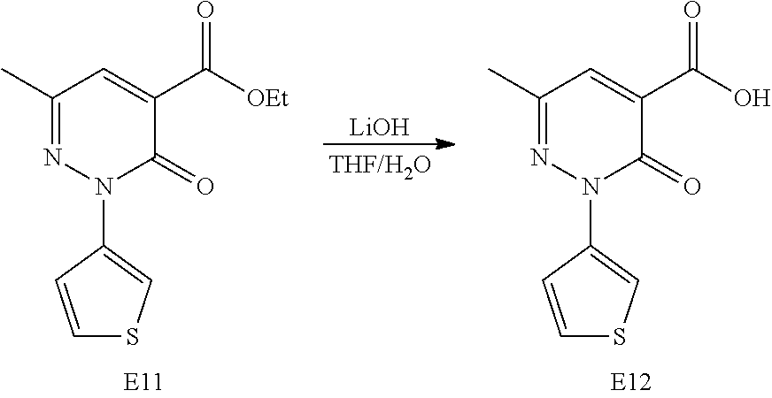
C1(C)=NN(C2=CSC=C2)C(=O)C(C([OEt])=O)=C1.[LiOH].C1(C)=NN(C2=CSC=C2)C(=O)C(C(O)=O)=C1
